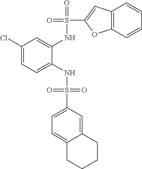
C1(Cl)=CC=C(NS(=O)(=O)C2=CC=C3C(=C2)CCCC3)C(NS(=O)(C2=CC3=C(O2)C=CC=C3)=O)=C1
